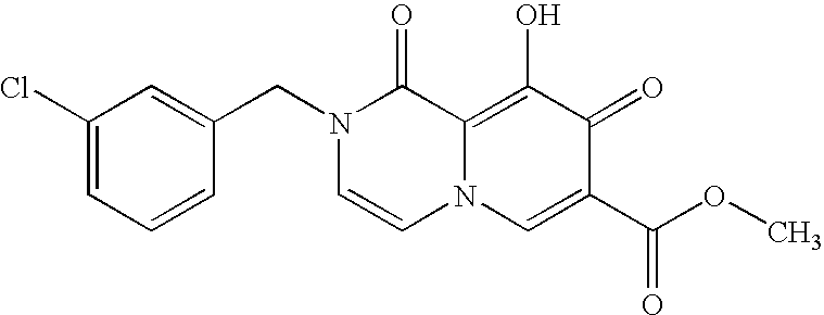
C1(Cl)=CC=CC(CN2C=CN3C(=C(O)C(=O)C(C(OC)=O)=C3)C2=O)=C1
